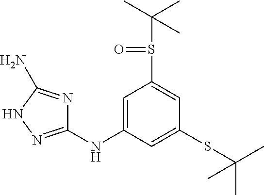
C1(NC2=CC(S(C(C)(C)C)=O)=CC(SC(C)(C)C)=C2)=NNC(N)=N1
